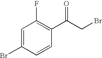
C1=C(Br)C=CC(C(CBr)=O)=C1F
